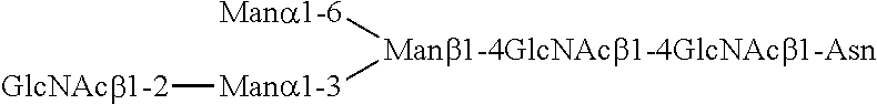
[GlcNAcb1-2][Mana1-3][Manb1-4GlcNAcb1-4GlcNAcb1-Asn][Mana1-6]
